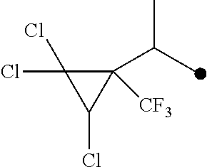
C1([CF3])(C(C)C)C(Cl)(Cl)C1Cl
